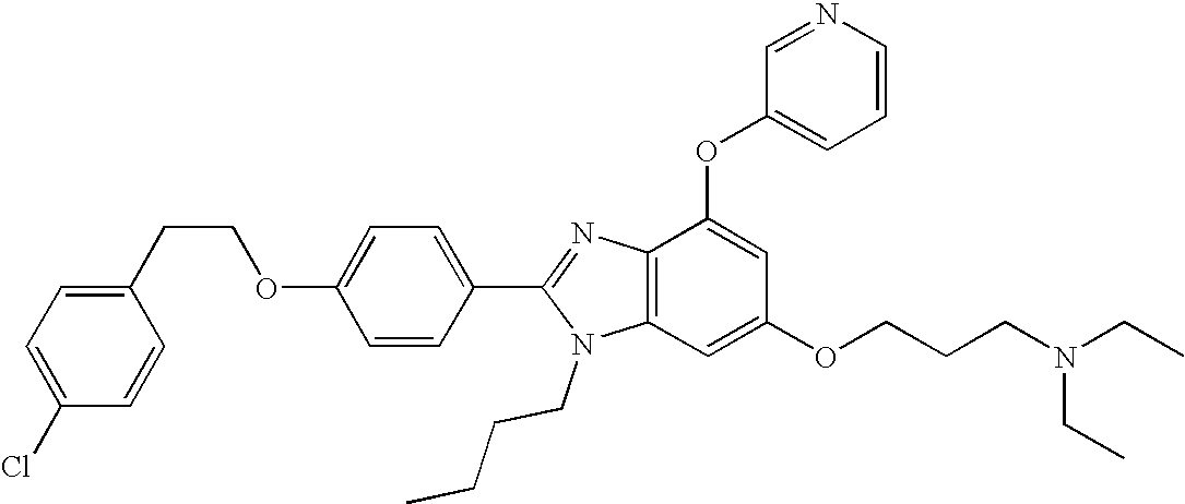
C1=C(OCCC2=CC=C(Cl)C=C2)C=CC(C2=NC3=C(N2CCCC)C=C(OCCCN(CC)CC)C=C3OC2=CC=CN=C2)=C1
